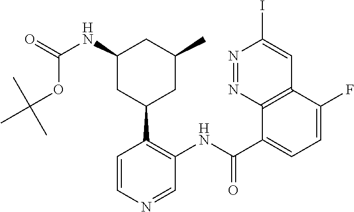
N1=NC2=C(C=C1I)C(F)=CC=C2C(NC1=C(C2CC(C)CC(NC(OC(C)(C)C)=O)C2)C=CN=C1)=O
